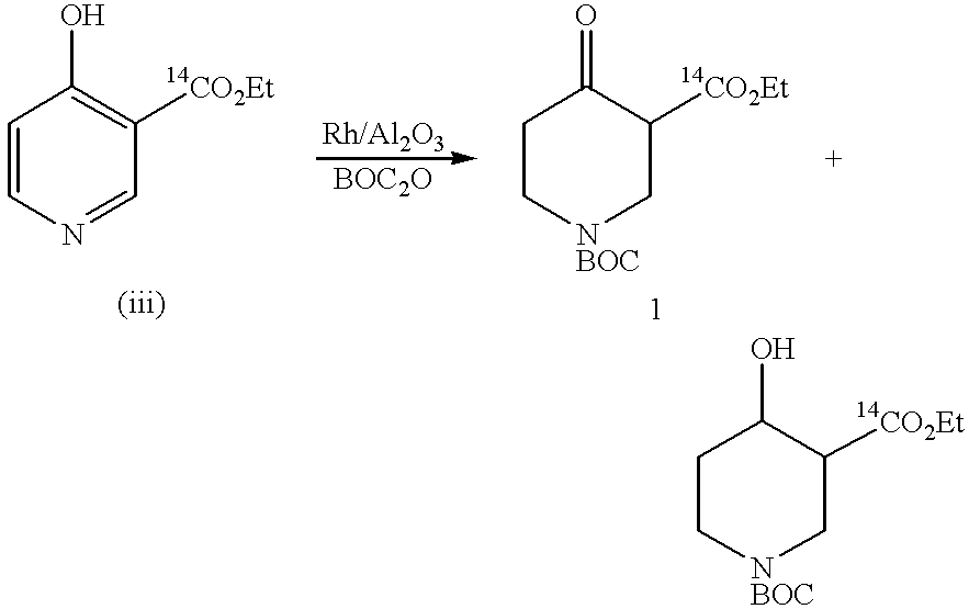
C1=CN=CC([14CO2Et])=C1O.C1C[NBOC]CC([14CO2Et])C1=O.C1C[NBOC]CC([14CO2Et])C1O
